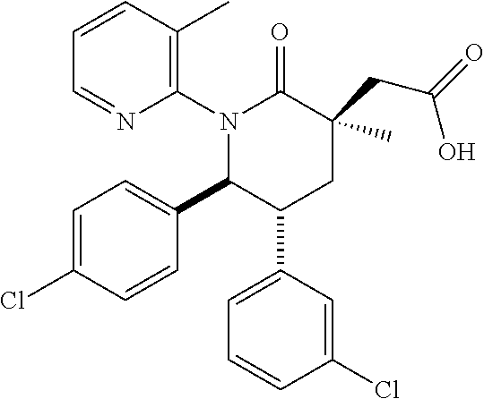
N1(C2=C(C)C=CC=N2)C(C2=CC=C(Cl)C=C2)C(C2=CC=CC(Cl)=C2)CC(CC(=O)O)(C)C1=O
